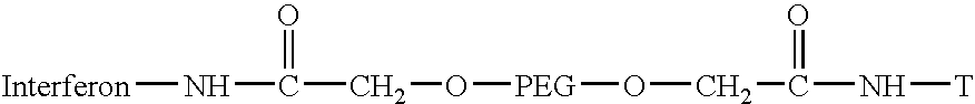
[Interferon]NC(CO[PEG]OCC(N[T])=O)=O
